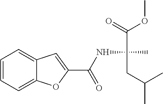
C1=CC=C2C(=C1)C=C(C(NC(C)(C(=O)OC)CC(C)C)=O)O2
